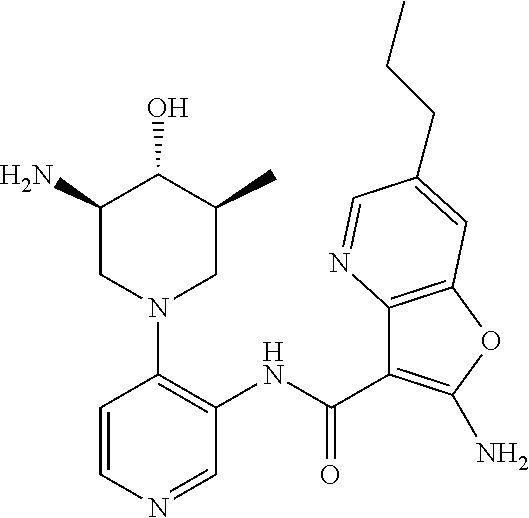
C1(N)CN(C2=C(NC(=O)C3=C(N)OC4=C3N=CC(CCC)=C4)C=NC=C2)CC(C)C1O
